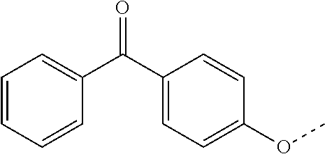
C1=CC=CC(C(C2=CC=C(OC)C=C2)=O)=C1
